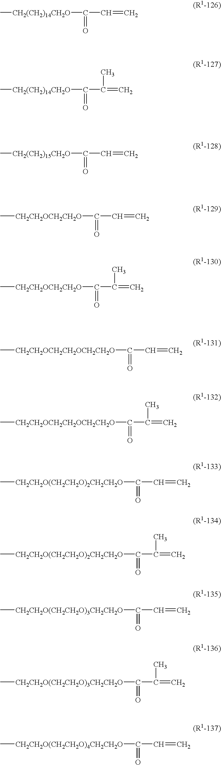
C(=O)(C=C)[CH2(CH2)14CH2O]C.C(=O)(C(=C)C)[CH2(CH2)14CH2O]C.C(=O)(C=C)[CH2(CH2)15CH2O]C.C(=O)(C=C)[CH2CH2OCH2CH2O]C.C(=O)(C(=C)C)[CH2CH2OCH2CH2O]C.C(=O)(C=C)[CH2CH2OCH2CH2OCH2CH2O]C.C(=O)(C(=C)C)[CH2CH2OCH2CH2OCH2CH2O]C.C(=O)(C=C)[CH2CH2O(CH2CH2O)2CH2CH2O]C.C(=O)(C(=C)C)[CH2CH2O(CH2CH2O)2CH2CH2O]C.C(=O)(C=C)[CH2CH2O(CH2CH2O)3CH2CH2O]C.C(=O)(C(=C)C)[CH2CH2O(CH2CH2O)3CH2CH2O]C.C(=O)(C=C)[CH2CH2O(CH2CH2O)4CH2CH2O]C
